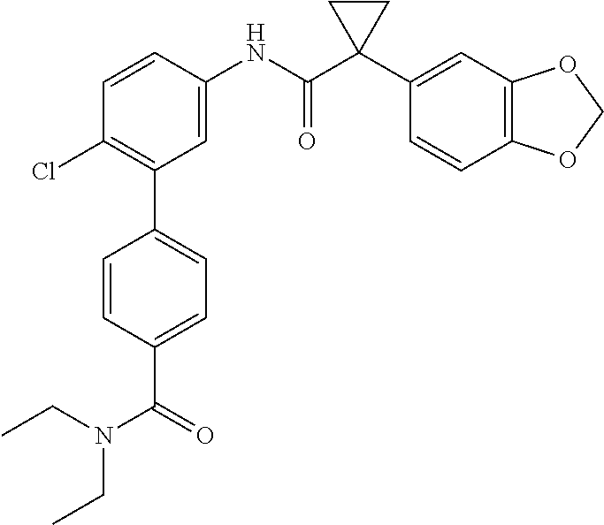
C1(C2=C(Cl)C=CC(NC(C3(C4=CC5=C(C=C4)OCO5)CC3)=O)=C2)=CC=C(C(=O)N(CC)CC)C=C1
